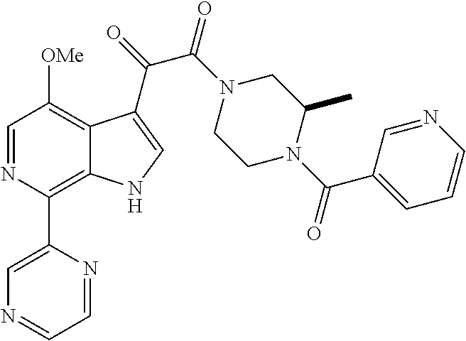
C1=NC(C2=CN=CC=N2)=C2C(=C1[OMe])C(C(C(=O)N1CCN(C(=O)C3=CC=CN=C3)C(C)C1)=O)=CN2
